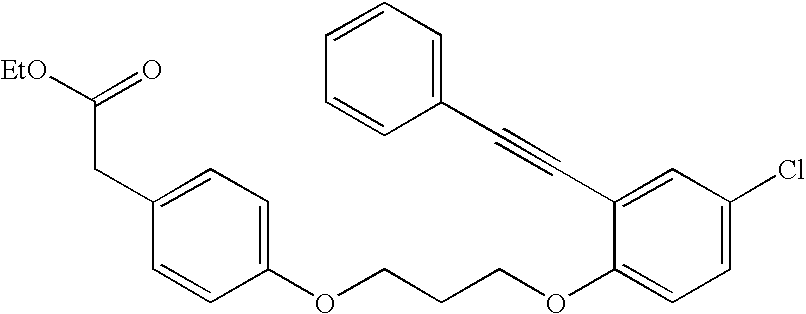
C1(CC([EtO])=O)=CC=C(OCCCOC2=CC=C(Cl)C=C2C#CC2=CC=CC=C2)C=C1
